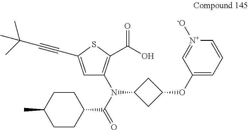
C1=C(C#CC(C)(C)C)SC(C(O)=O)=C1N(C(=O)C1CCC(C)CC1)C1CC(OC2=CC=C[N+]([-O])=C2)C1
